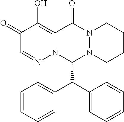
C1(=O)C=NN2C(=C1O)C(=O)N1N(C2C(C2=CC=CC=C2)C2=CC=CC=C2)CCCC1
